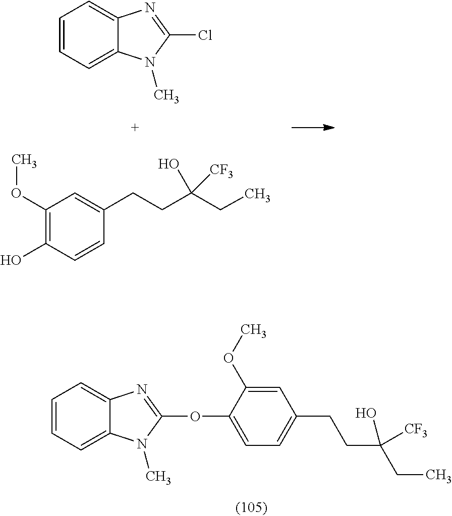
C1=CC=C2C(=C1)N=C(OC1=CC=C(CCC(CC)([CF3])O)C=C1OC)N2C.C1=CC=C2C(=C1)N=C(Cl)N2C.C1(OC)=C(O)C=CC(CCC(CC)([CF3])O)=C1
